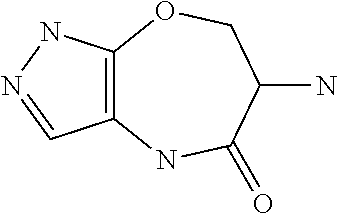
C12=C(NN=C1)OCC(N)C(=O)N2
